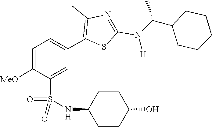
C(C1CCCCC1)(N(C1=NC(C)=C(C2=CC=C([MeO])C(S(=O)(=O)NC3CCC(O)CC3)=C2)S1)[H])C
